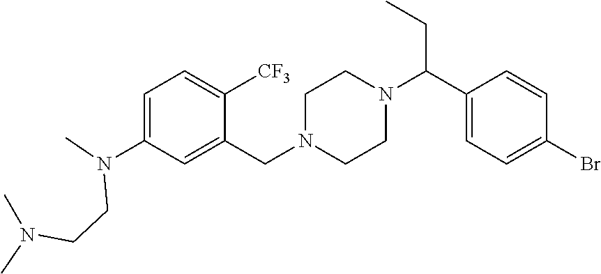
C1=C(N(C)CCN(C)C)C=C(CN2CCN(C(C3=CC=C(Br)C=C3)CC)CC2)C([CF3])=C1
